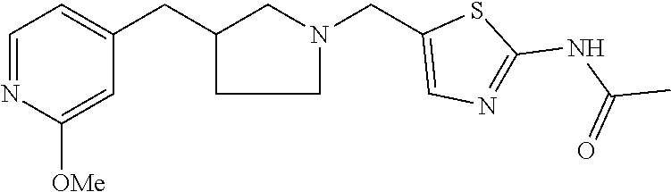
N1=CC=C(CC2CN(CC3=CN=C(NC(=O)C)S3)CC2)C=C1[OMe]
